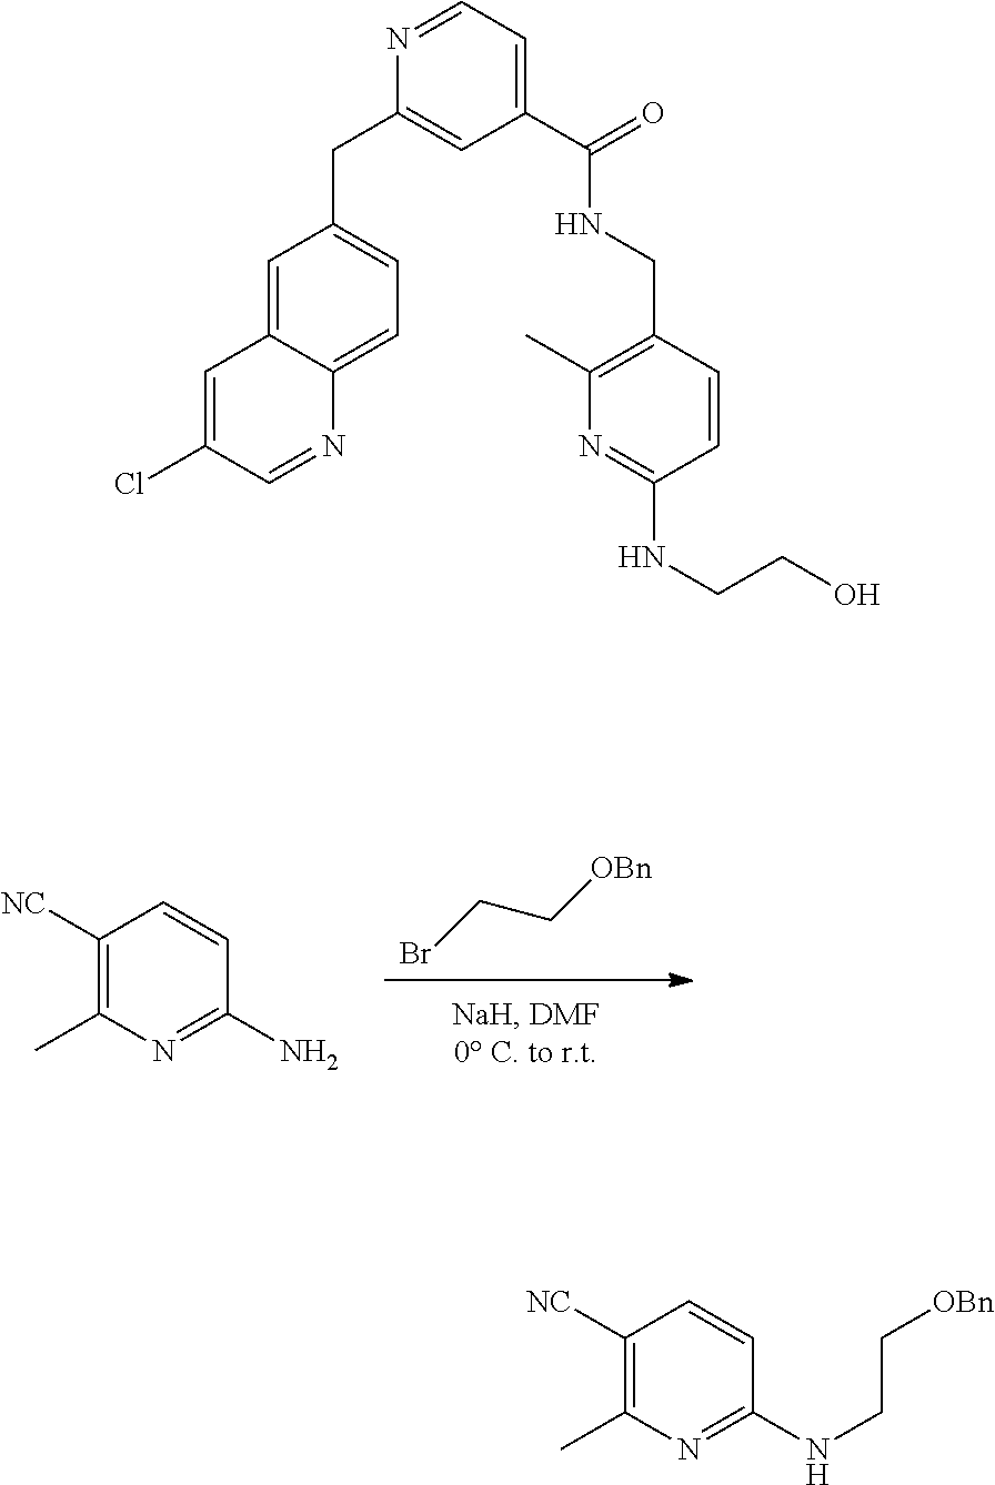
BrCC[OBn].C1([NC])=C(C)N=C(N)C=C1.C(C1=CC(C(=O)NCC2=C(C)N=C(NCCO)C=C2)=CC=N1)C1=CC=C2C(=C1)C=C(Cl)C=N2.C1([NC])=C(C)N=C(NCC[OBn])C=C1
